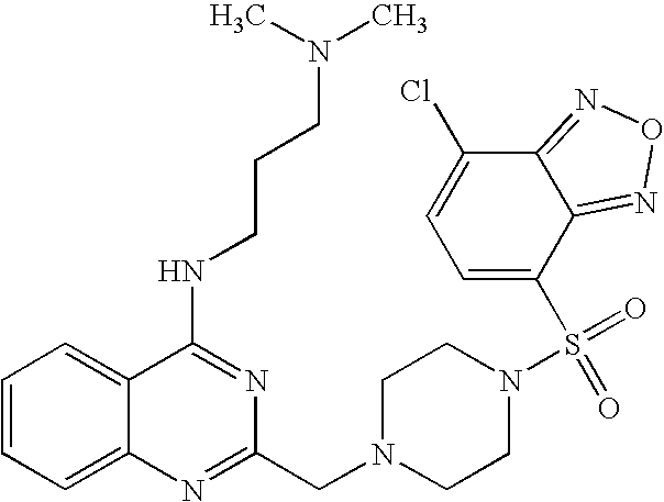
C1=CC=C2C(=C1)C(NCCCN(C)C)=NC(CN1CCN(S(=O)(C3=CC=C(Cl)C4=NON=C34)=O)CC1)=N2
